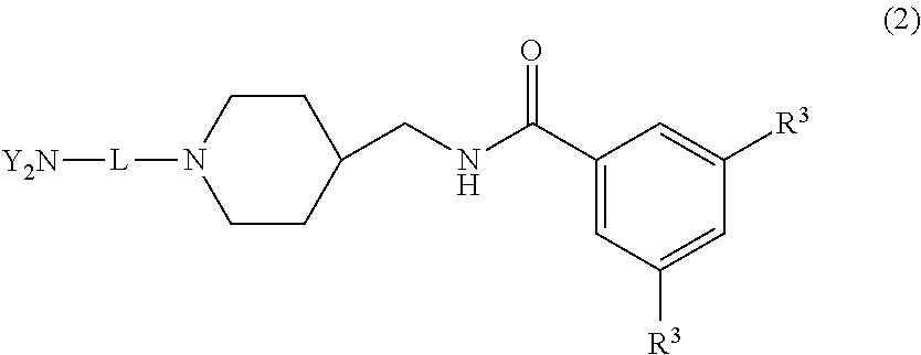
C1(CNC(C2=CC([R3])=CC([R3])=C2)=O)CCN([L][Y2N])CC1
